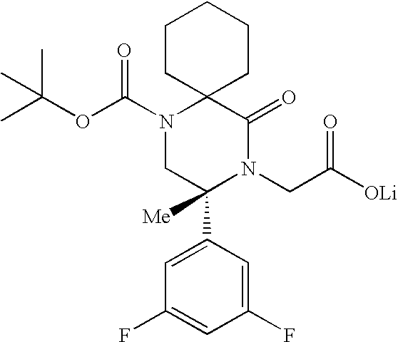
C1=C(C2([Me])N(CC([OLi])=O)C(=O)C3(N(C(OC(C)(C)C)=O)C2)CCCCC3)C=C(F)C=C1F
